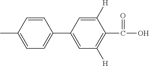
C1=C(C2=CC=C(C)C=C2)C=C([H])C(C(O)=O)=C1[H]
